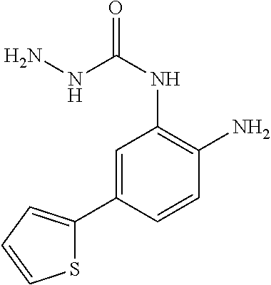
N(C(NC1=C(N)C=CC(C2=CC=CS2)=C1)=O)N
